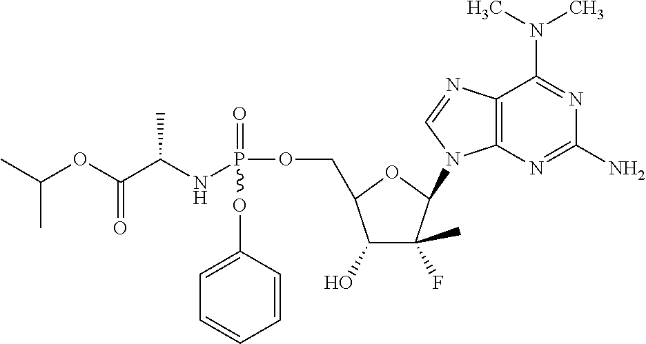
C12=C(N=C(N)N=C1N(C)C)N(C1C(C)(F)C(O)C(COP(=O)(NC(C(OC(C)C)=O)C)OC3=CC=CC=C3)O1)C=N2
